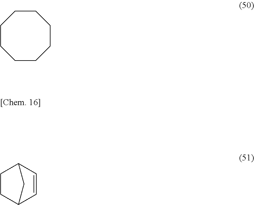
C1CCCCCCC1.C1C2C=CC(C1)C2
